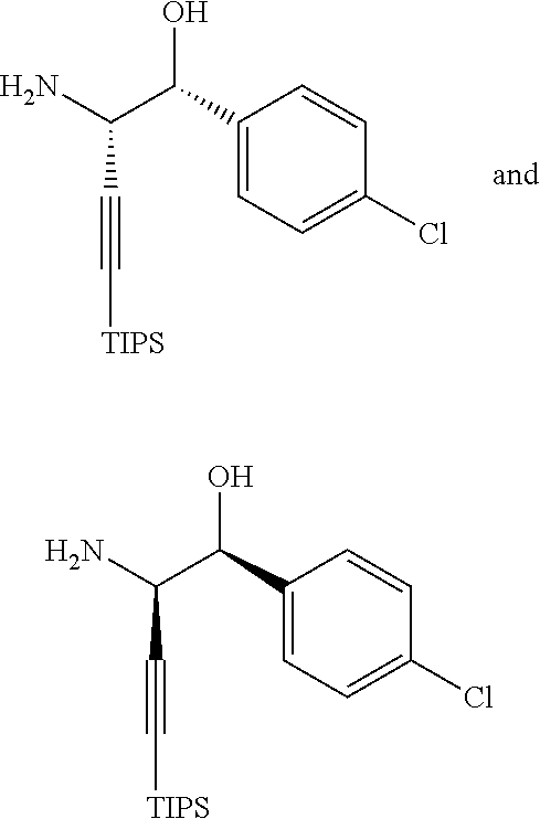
C(C#C[TIPS])(N)C(C1=CC=C(Cl)C=C1)O.C(C#C[TIPS])(N)C(C1=CC=C(Cl)C=C1)O
